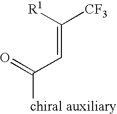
C(=C([R1])[CF3])C([chiral auxiliary])=O
